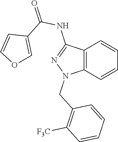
C12=C(C=CC=C1)N(CC1=C([F3C])C=CC=C1)N=C2NC(=O)C1=COC=C1
